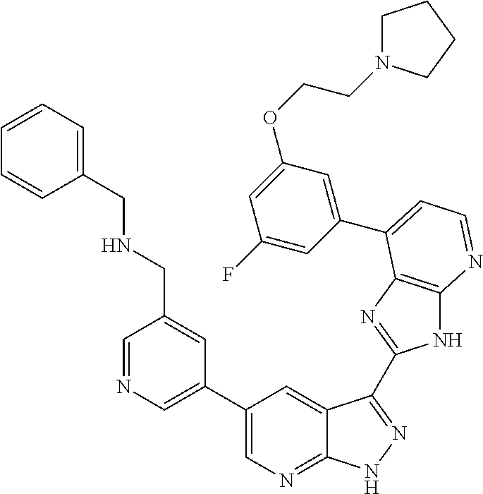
C1(C2=CN=CC(CNCC3=CC=CC=C3)=C2)=CN=C2C(=C1)C(C1=NC3=C(N1)N=CC=C3C1=CC(OCCN3CCCC3)=CC(F)=C1)=NN2
